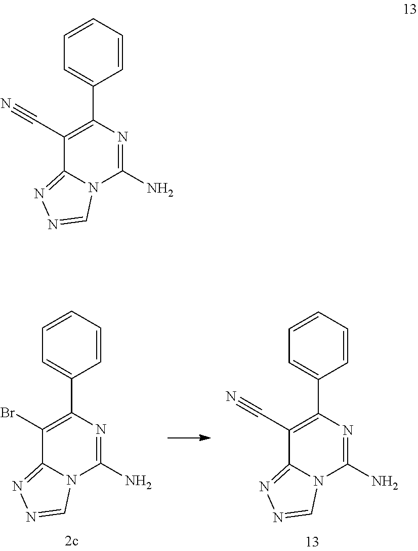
C1=NN=C2N1C(N)=NC(C1=CC=CC=C1)=C2Br.N12C=NN=C1C(C#N)=C(C1=CC=CC=C1)N=C2N.N12C=NN=C1C(C#N)=C(C1=CC=CC=C1)N=C2N
